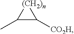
C1(C)C([CO2H])[(CH2)n]1
